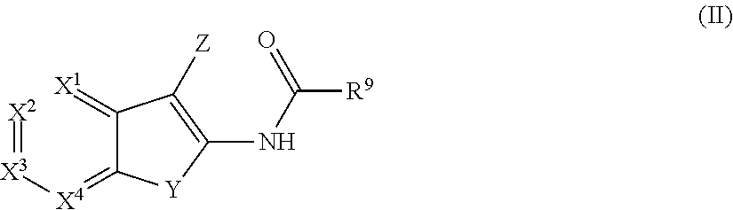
C1(=[X4][X3]=[X2])C(=[X1])C([Z])=C(NC([R9])=O)[Y]1
